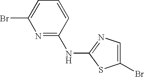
BrC1=CC=CC(NC2=NC=C(Br)S2)=N1
